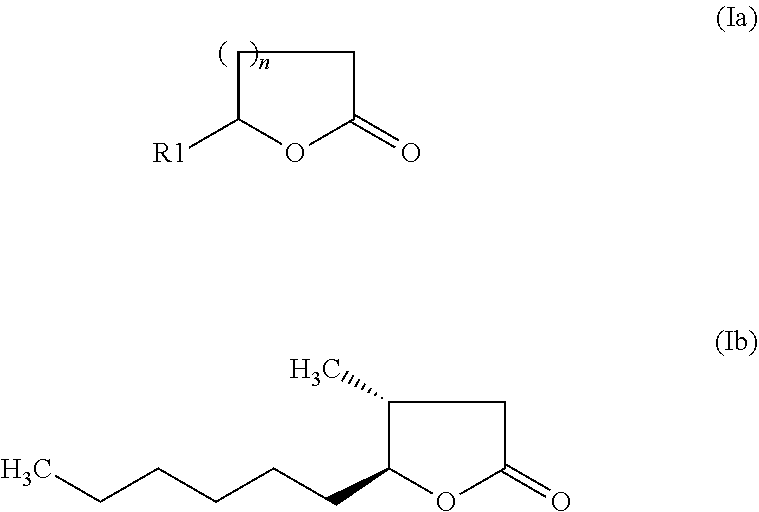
C1C([R1])OC(=O)C1.C1(C)C(CCCCCC)OC(=O)C1
